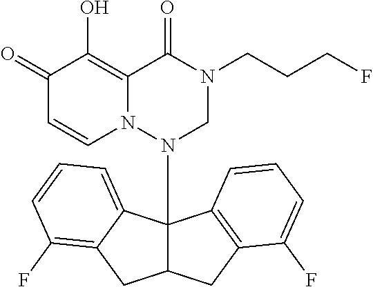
C1(=O)C=CN2C(=C1O)C(=O)N(CCCF)CN2C12C(CC3=C1C=CC=C3F)CC1=C(F)C=CC=C21
